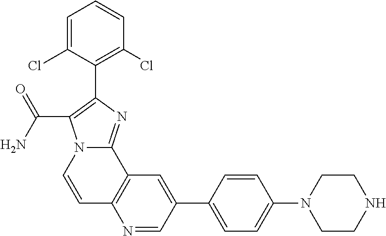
C12=C(C=C(C3=CC=C(N4CCNCC4)C=C3)C=N1)C1=NC(C3=C(Cl)C=CC=C3Cl)=C(C(N)=O)N1C=C2
